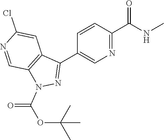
C1=CC(C2=NN(C(=O)OC(C)(C)C)C3=C2C=C(Cl)N=C3)=CN=C1C(NC)=O
